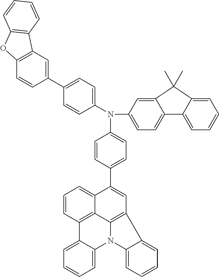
C1=C(N(C2=CC=C3C(=C2)C(C)(C)C2=CC=CC=C32)C2=CC=C(C3=CC4=C(C=C3)OC3=C4C=CC=C3)C=C2)C=CC(C2=CC3=C4C5=C(C6=CC=CC=C6N4C4=CC=CC=C34)C=CC=C25)=C1
